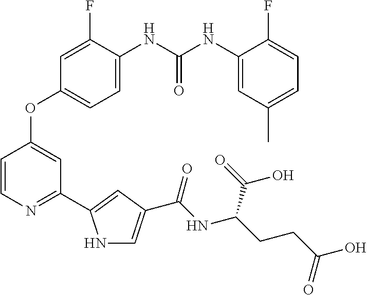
C1=C(NC(NC2=CC(C)=CC=C2F)=O)C(F)=CC(OC2=CC(C3=CC(C(NC(CCC(O)=O)C(=O)O)=O)=CN3)=NC=C2)=C1
